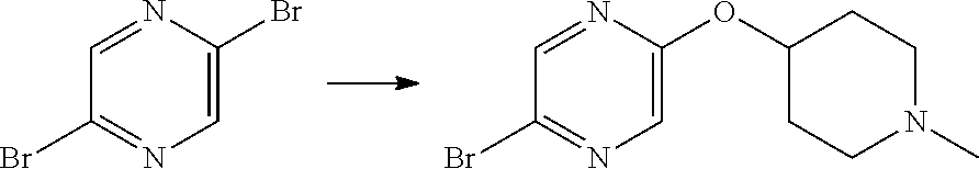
C1=NC(Br)=CN=C1Br.C1=NC(OC2CCN(C)CC2)=CN=C1Br
